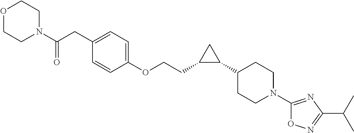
O1CCN(C(CC2=CC=C(OCCC3C(C4CCN(C5=NC(C(C)C)=NO5)CC4)C3)C=C2)=O)CC1
